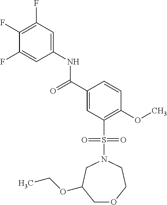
C1(F)=C(F)C=C(NC(C2=CC(S(N3CC(OCC)COCC3)(=O)=O)=C(OC)C=C2)=O)C=C1F
